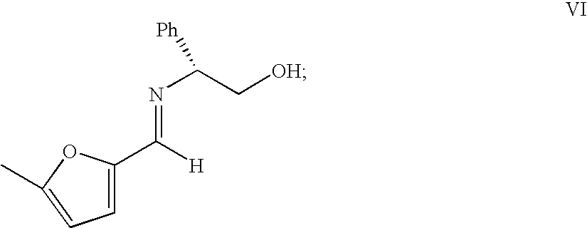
C1=C(C([H])=NC(C[OH])[Ph])OC(C)=C1
